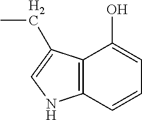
C12=C(C=CC=C1O)NC=C2CC
